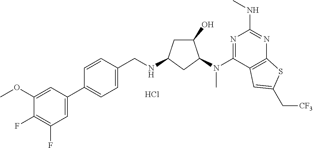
C1(C2=CC=C(CNC3CC(O)C(N(C4=NC(NC)=NC5=C4C=C(C[CF3])S5)C)C3)C=C2)=CC(F)=C(F)C(OC)=C1.Cl
